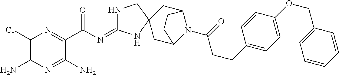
N1C(=NC(C2=NC(Cl)=C(N)N=C2N)=O)NC2(C1)CC1N(C(=O)CCC3=CC=C(OCC4=CC=CC=C4)C=C3)C(C2)CC1
